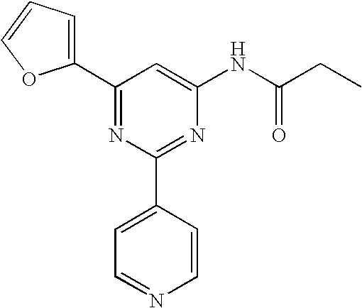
C1(C2=CC=CO2)=NC(C2=CC=NC=C2)=NC(NC(CC)=O)=C1
